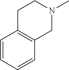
C1=CC=CC2=C1CCN(C)C2
